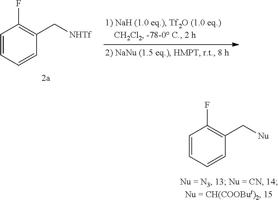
C1=CC(C[NHTf])=C(F)C=C1.C1=CC(C[Nu])=C(F)C=C1
